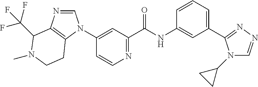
C1=CN=C(C(NC2=CC(C3=NN=CN3C3CC3)=CC=C2)=O)C=C1N1C=NC2=C1CCN(C)C2C(F)(F)F
